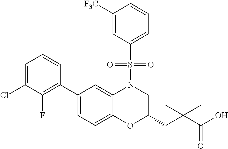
C1(C2=C(F)C(Cl)=CC=C2)=CC=C2C(=C1)N(S(C1=CC=CC([F3C])=C1)(=O)=O)CC(CC(C(O)=O)(C)C)O2
